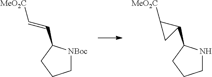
C1[NBoc]C(C=C[MeO2C])CC1.C1NC(C2C([MeO2C])C2)CC1
